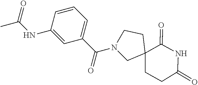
N1(C(C2=CC=CC(NC(C)=O)=C2)=O)CC2(CCC(=O)NC2=O)CC1
